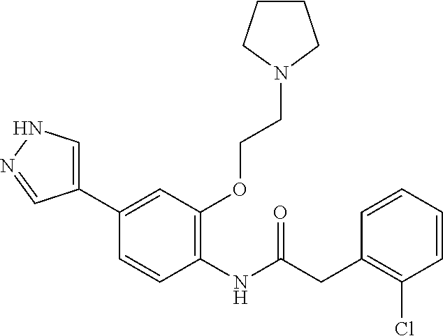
C1(C2=CC(OCCN3CCCC3)=C(NC(=O)CC3=C(Cl)C=CC=C3)C=C2)=CNN=C1
